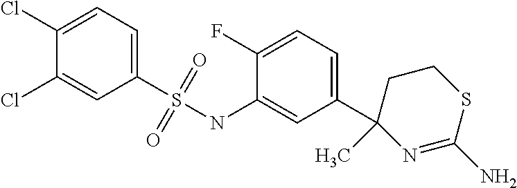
C1=C(Cl)C(Cl)=CC(S(NC2=CC(C3(C)N=C(N)SCC3)=CC=C2F)(=O)=O)=C1
